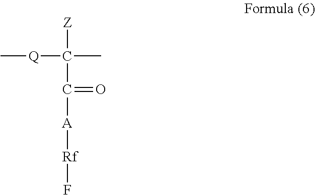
C([Z])(C([A][Rf]F)=O)(C)[Q]C
